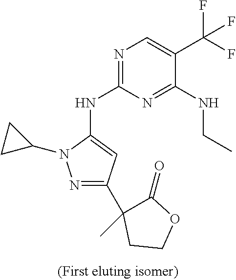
N1=C(NC2=CC(C3(C)C(=O)OCC3)=NN2C2CC2)N=C(NCC)C(C(F)(F)F)=C1
